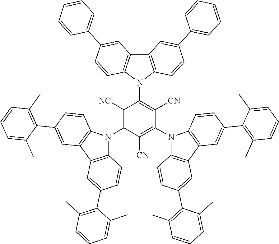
C12=C(N(C3=C([CN])C(N4C5=C(C6=C4C=CC(C4=C(C)C=CC=C4C)=C6)C=C(C4=C(C)C=CC=C4C)C=C5)=C([CN])C(N4C5=C(C6=C4C=CC(C4=C(C)C=CC=C4C)=C6)C=C(C4=C(C)C=CC=C4C)C=C5)=C3[NC])C3=C1C=C(C1=CC=CC=C1)C=C3)C=CC(C1=CC=CC=C1)=C2
